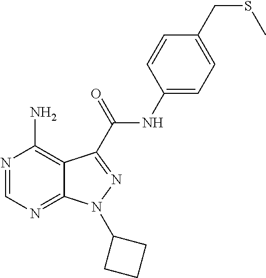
N1=CN=C2C(=C1N)C(C(NC1=CC=C(CSC)C=C1)=O)=NN2C1CCC1
